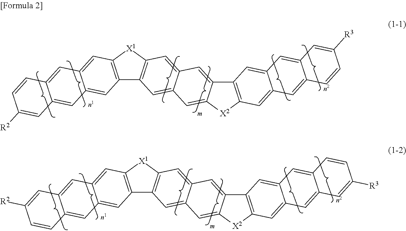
C12=C([X1]C3=C1C=C1C(=C3)C=C3C(=C1)[X2]C1=C3C=C3C(=C1)C=C1C(=C3)C=C([R3])C=C1)C=C1C(=C2)C=C2C(=C1)C=CC([R2])=C2.C12=C([X1]C3=C1C=C1C(=C3)C=C3C(=C1)[X2]C1=C3C=C3C(=C1)C=C1C(=C3)C=CC([R3])=C1)C=C1C(=C2)C=C2C(=C1)C=C([R2])C=C2
